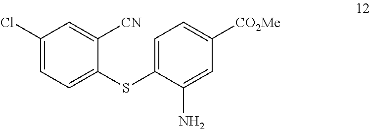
C1(Cl)=CC=C(SC2=CC=C([CO2Me])C=C2N)C([CN])=C1
